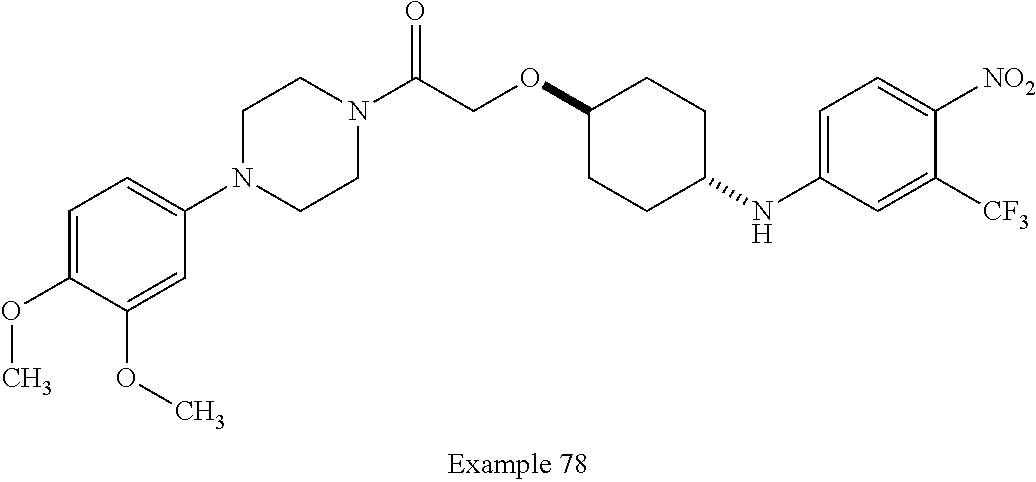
C1=C(OC)C(OC)=CC(N2CCN(C(COC3CCC(NC4=CC=C([NO2])C([CF3])=C4)CC3)=O)CC2)=C1
